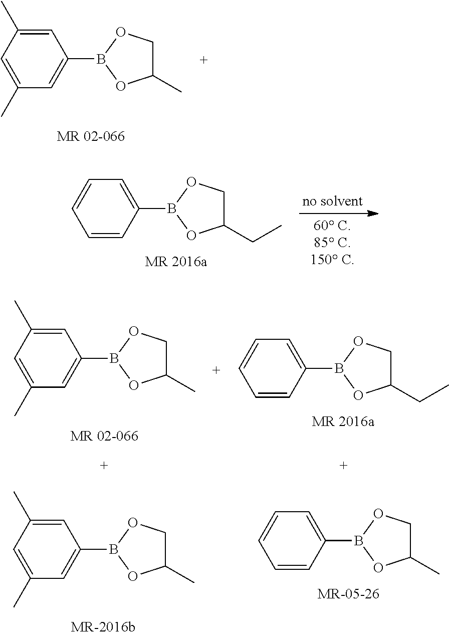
C1(C)=CC(B2OC(C)CO2)=CC(C)=C1.C1=CC=CC(B2OC(CC)CO2)=C1.C1(C)=CC(B2OC(C)CO2)=CC(C)=C1.C1(C)=CC(B2OC(C)CO2)=CC(C)=C1.C1=CC=CC(B2OC(CC)CO2)=C1.C1=CC=CC(B2OC(C)CO2)=C1
